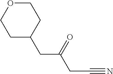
C1CC(CC(CC#N)=O)CCO1
